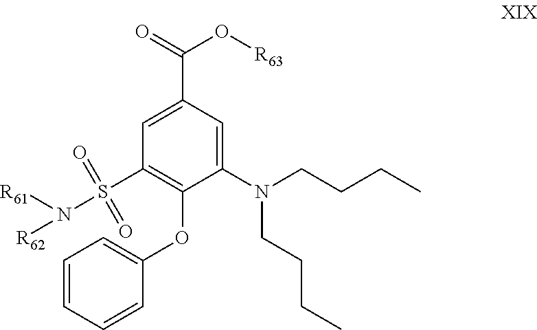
C1=C(C(=O)O[R63])C=C(N(CCCC)CCCC)C(OC2=CC=CC=C2)=C1S(=O)(=O)N([R61])[R62]
